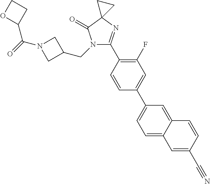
N1(CC2CN(C(=O)C3CCO3)C2)C(C2=C(F)C=C(C3=CC=C4C(=C3)C=CC(C#N)=C4)C=C2)=NC2(C1=O)CC2
